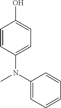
C1=CC(N(C2=CC=CC=C2)C)=CC=C1O
